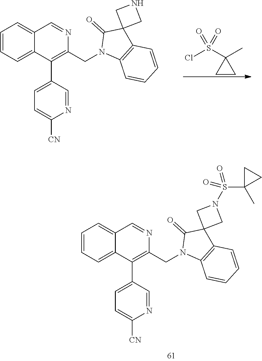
N1(CC2=C(C3=CC=C([CN])N=C3)C3=CC=CC=C3C=N2)C2=C(C3(C1=O)CNC3)C=CC=C2.ClS(C1(C)CC1)(=O)=O.N1(CC2=C(C3=CC=C([CN])N=C3)C3=CC=CC=C3C=N2)C2=C(C3(C1=O)CN(S(=O)(C1(C)CC1)=O)C3)C=CC=C2
